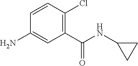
C1=CC(Cl)=C(C(NC2CC2)=O)C=C1N
